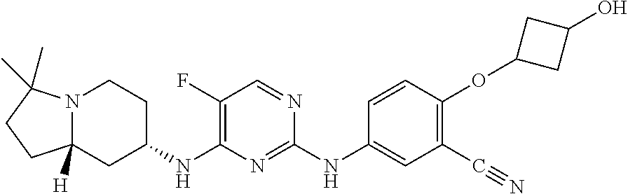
C12([H])N(C(C)(C)CC1)CCC(NC1=C(F)C=NC(NC3=CC(C#N)=C(OC4CC(O)C4)C=C3)=N1)C2
